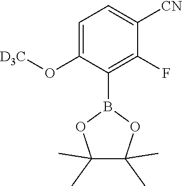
C1=C(O[D3C])C(B2OC(C)(C)C(C)(C)O2)=C(F)C([CN])=C1
